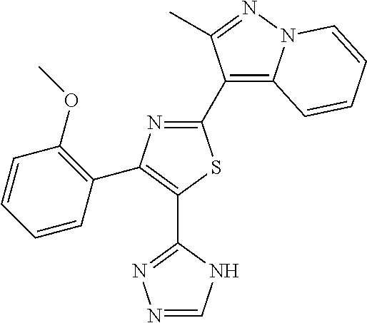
N1=CNC(C2=C(C3=C(OC)C=CC=C3)N=C(C3=C4N(N=C3C)C=CC=C4)S2)=N1
